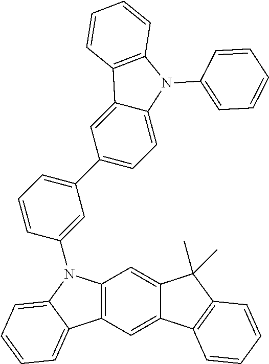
C12=C(C=C3C(=C1)C(C)(C)C1=C3C=CC=C1)C1=CC=CC=C1N2C1=CC(C2=CC=C3C(=C2)C2=C(N3C3=CC=CC=C3)C=CC=C2)=CC=C1
